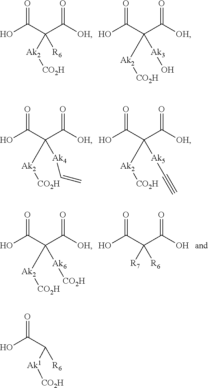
O=C(C(C([OH])=O)([Ak2][CO2H])[R6])O.O=C(C(C([OH])=O)([Ak2][CO2H])[Ak3]O)O.O=C(C(C([OH])=O)([Ak2][CO2H])[Ak5]C#C)O.O=C(C(C([OH])=O)([Ak2][CO2H])[Ak4]C=C)O.O=C(C(C(O)=O)([R7])[R6])O.O=C(C(C([OH])=O)([Ak2][CO2H])[Ak6][CO2H])O.O=C(C([Ak1][CO2H])[R6])O
